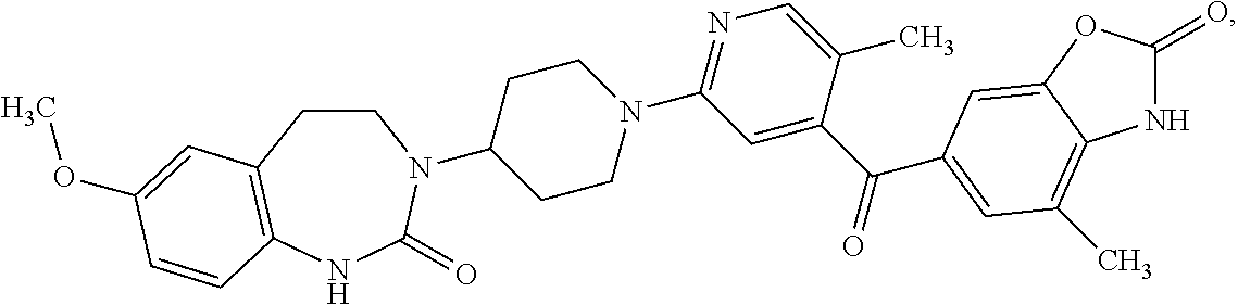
N1C(=O)OC2=CC(C(C3=CC(N4CCC(N5CCC6=C(NC5=O)C=CC(OC)=C6)CC4)=NC=C3C)=O)=CC(C)=C12
